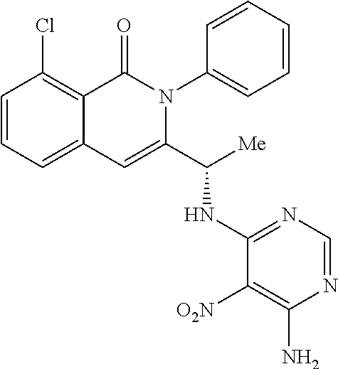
C1=CC=C2C(=C1Cl)C(=O)N(C1=CC=CC=C1)C(C([Me])NC1=NC=NC(N)=C1[O2N])=C2
